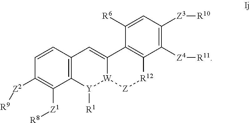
C12=C(C=CC([Z2][R9])=C1[Z1][R8])C=C1[W]([Y]2[R1])[Z][R12]C2=C1C([R6])=CC([Z3][R10])=C2[Z4][R11]
